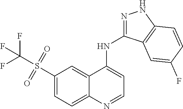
C1(S(C(F)(F)F)(=O)=O)=CC=C2C(=C1)C(NC1=NNC3=C1C=C(F)C=C3)=CC=N2
